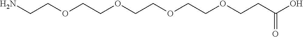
C(OCCOCCOCCOCCC(=O)O)CN
